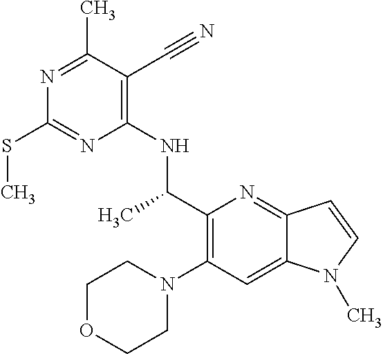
N1=C(C)C(C#N)=C(NC(C2=C(N3CCOCC3)C=C3C(=N2)C=CN3C)C)N=C1SC
